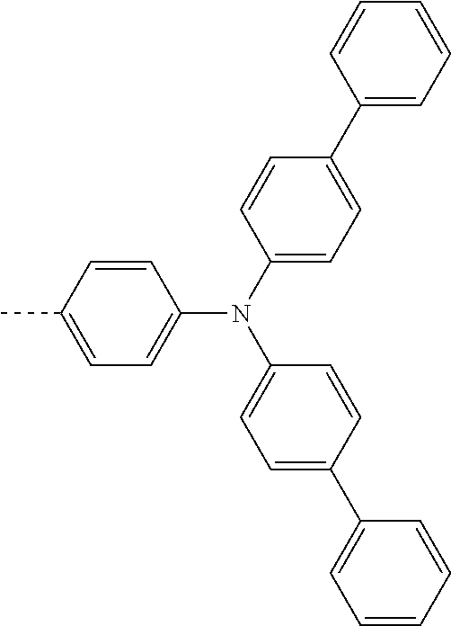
C1(N(C2=CC=C(C3=CC=CC=C3)C=C2)C2=CC=C(C3=CC=CC=C3)C=C2)=CC=C(C)C=C1
